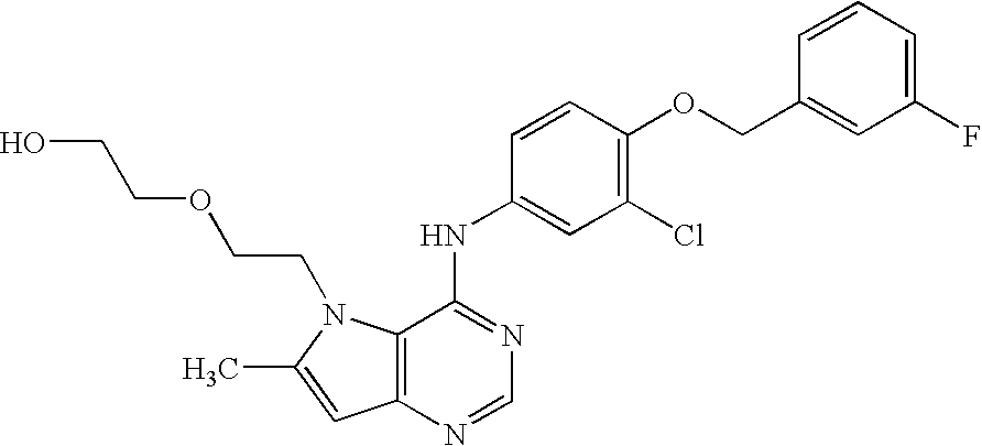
C1=CC(COC2=C(Cl)C=C(NC3=NC=NC4=C3N(CCOCCO)C(C)=C4)C=C2)=CC(F)=C1
